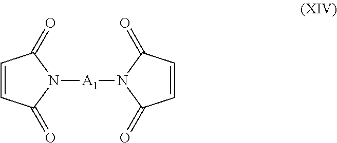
N1([A1]N2C(=O)C=CC2=O)C(=O)C=CC1=O
